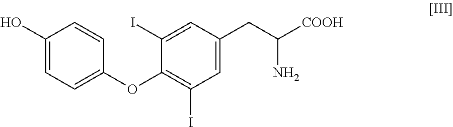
C1(O)=CC=C(OC2=C(I)C=C(CC([COOH])N)C=C2I)C=C1
